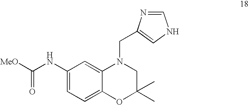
C1(NC([MeO])=O)=CC=C2C(=C1)N(CC1=CNC=N1)CC(C)(C)O2
